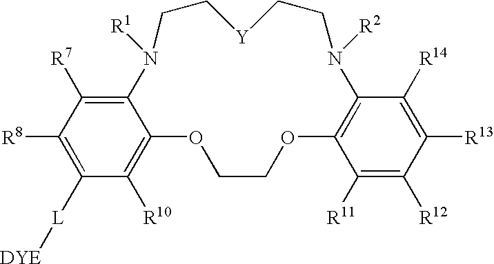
C12=C([R7])C([R8])=C([L][DYE])C([R10])=C1OCCOC1=C(C([R14])=C([R13])C([R12])=C1[R11])N([R2])CC[Y]CCN2[R1]
